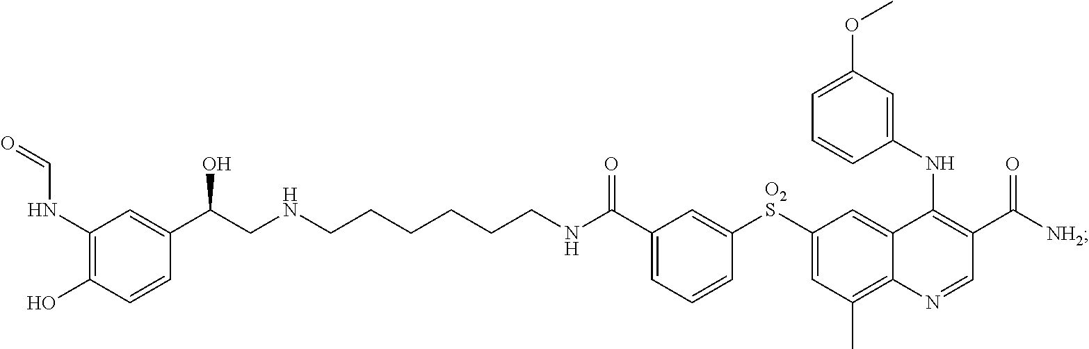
C1=CC=C(OC)C=C1NC1=C(C(=O)[NH2])C=NC2=C(C)C=C([O2S]C3=CC(C(NCCCCCCNCC(C4=CC(NC=O)=C(O)C=C4)O)=O)=CC=C3)C=C12
